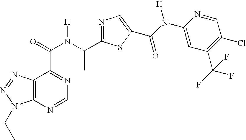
C12=C(N=NN1CC)C(C(N([H])C(C)C1=NC=C(C(=O)N([H])C3=CC(C(F)(F)F)=C(Cl)C=N3)S1)=O)=NC=N2
